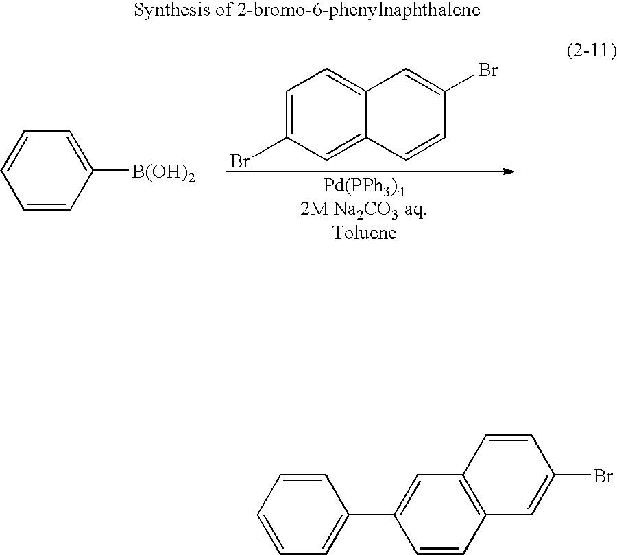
C1=C(Br)C=C2C(=C1)C=C(Br)C=C2.C1=CC([B(OH)2])=CC=C1.C1=CC=CC=C1C1=CC2=C(C=C1)C=C(Br)C=C2
